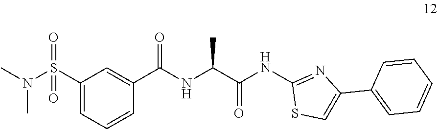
C1(C(NC(C(NC2=NC(C3=CC=CC=C3)=CS2)=O)C)=O)=CC(S(N(C)C)(=O)=O)=CC=C1
